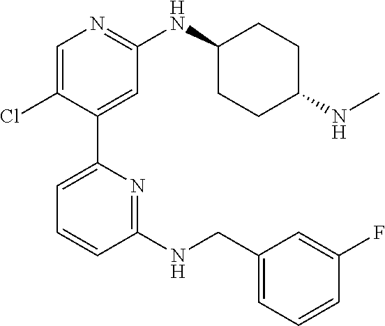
C1(NCC2=CC=CC(F)=C2)=NC(C2=CC(NC3CCC(NC)CC3)=NC=C2Cl)=CC=C1
